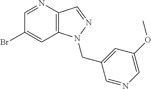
C1(Br)=CC2=C(C=NN2CC2=CC(OC)=CN=C2)N=C1
